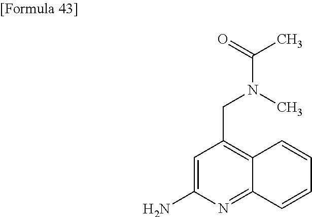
C1=C(N)N=C2C(=C1CN(C(=O)C)C)C=CC=C2
